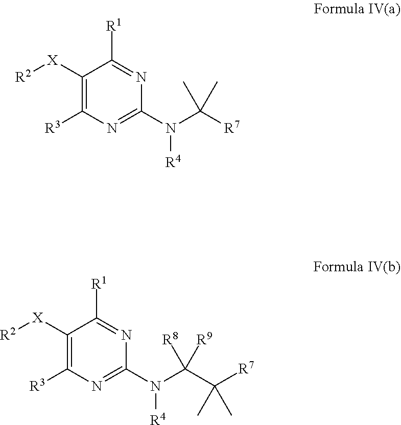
[R2][X]C1=C([R3])N=C(N([R4])C(C)(C)[R7])N=C1[R1].[R2][X]C1=C([R3])N=C(N([R4])C([R9])([R8])C([R7])(C)C)N=C1[R1]
